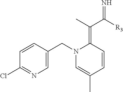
C1=CC(CN2C=C(C)C=CC2=C(C([R3])=N)C)=CN=C1Cl
